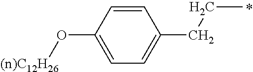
C1=CC(O[(n)C12H26])=CC=C1CCC
